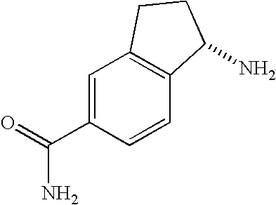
C(C1=CC2=C(C=C1)C(N)CC2)(=O)N
